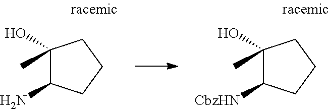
C1(O)(C)C([CbzHN])CCC1.C1(O)(C)C(N)CCC1
